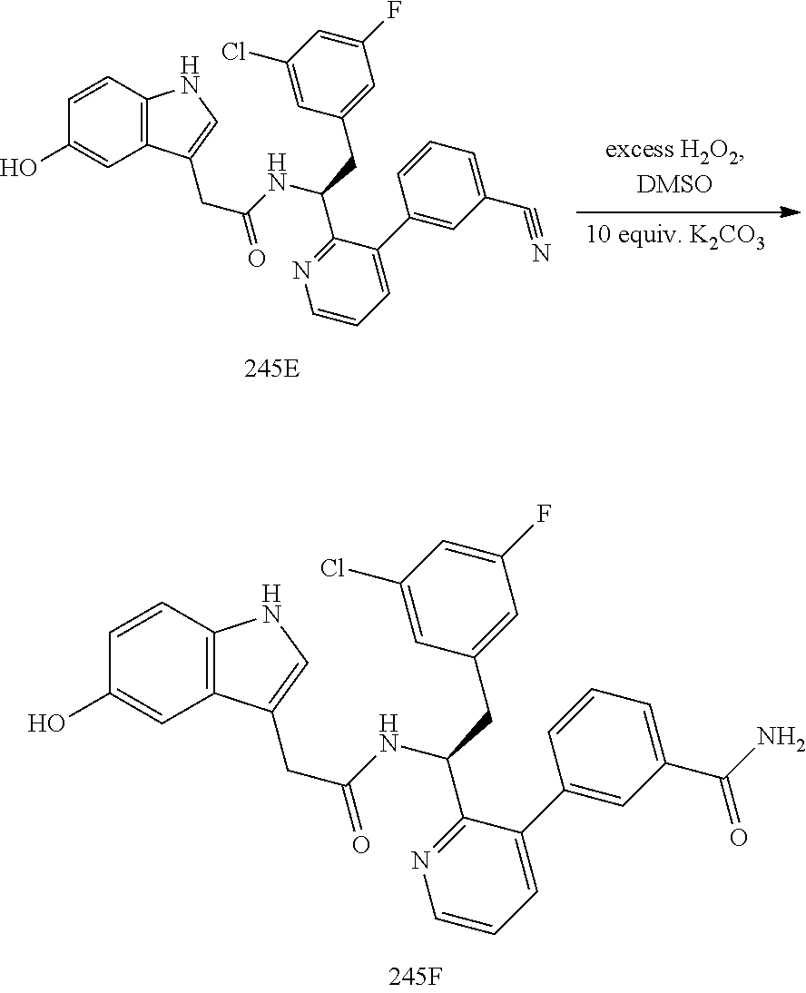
C1(Cl)=CC(CC(NC(CC2=CNC3=C2C=C(O)C=C3)=O)C2=NC=CC=C2C2=CC(C(=O)N)=CC=C2)=CC(F)=C1.C1(Cl)=CC(CC(NC(CC2=CNC3=C2C=C(O)C=C3)=O)C2=NC=CC=C2C2=CC(C#N)=CC=C2)=CC(F)=C1
